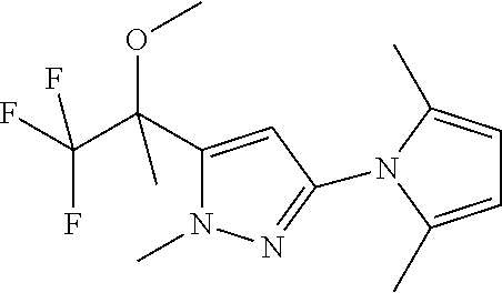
FC(C(C1=CC(N2C(C)=CC=C2C)=NN1C)(OC)C)(F)F
